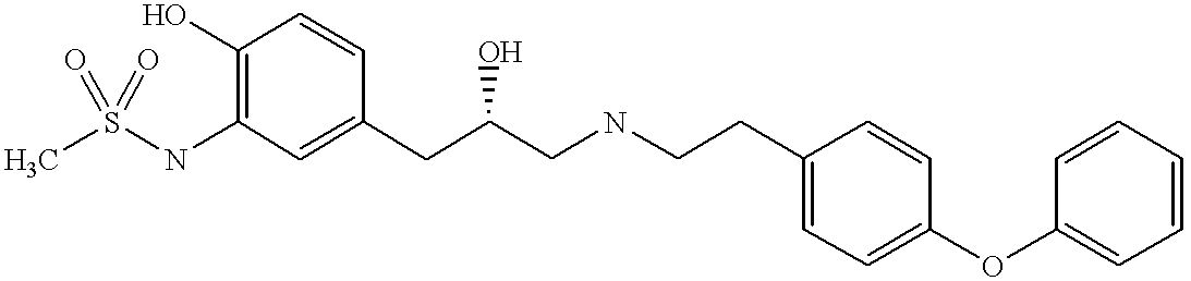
CS(NC1=C(O)C=CC(CC(CNCCC2=CC=C(OC3=CC=CC=C3)C=C2)O)=C1)(=O)=O
